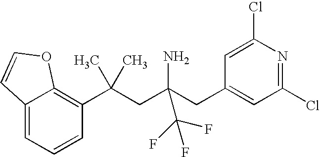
C12=CC=CC(C(CC(CC3=CC(Cl)=NC(Cl)=C3)(N)C(F)(F)F)(C)C)=C1OC=C2
